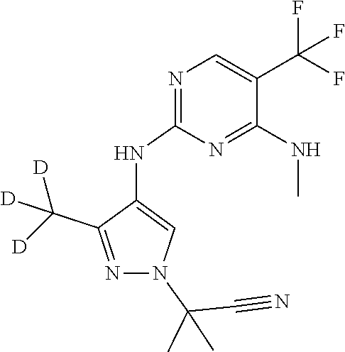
N1=C(NC2=CN(C(C)(C)C#N)N=C2C([D])([D])[D])N=C(NC)C(C(F)(F)F)=C1
